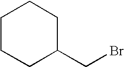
C1CCC(CBr)CC1
